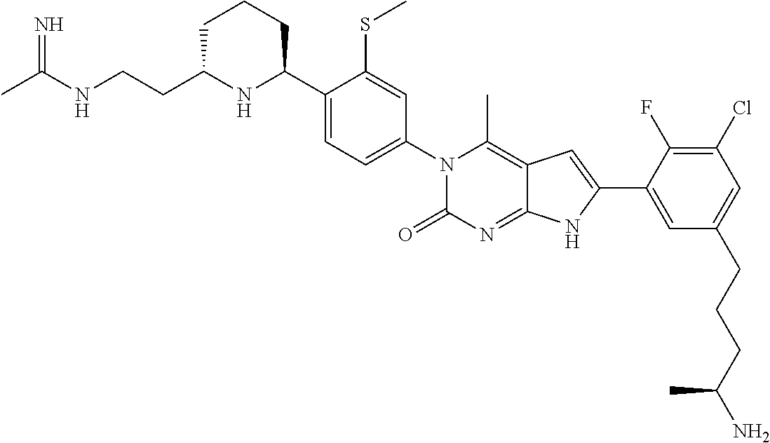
C1C(CCNC(C)=N)NC(C2=CC=C(N3C(=O)N=C4C(=C3C)C=C(C3=CC(CCCC(N)C)=CC(Cl)=C3F)N4)C=C2SC)CC1
